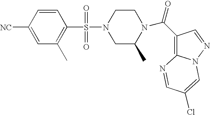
C1=CC([NC])=CC(C)=C1S(N1CC(C)N(C(=O)C2=C3N(N=C2)C=C(Cl)C=N3)CC1)(=O)=O
